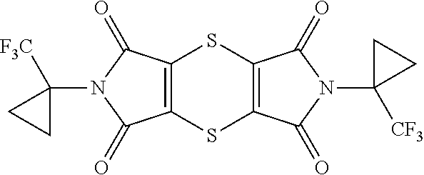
C12=C(C(=O)N(C3([F3C])CC3)C1=O)SC1=C(S2)C(=O)N(C2([CF3])CC2)C1=O
